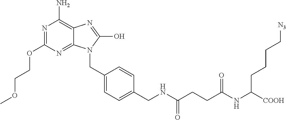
N1=C(OCCOC)N=C2C(=C1N)N=C(O)N2CC1=CC=C(CNC(CCC(NC([COOH])CCCC[N3])=O)=O)C=C1
